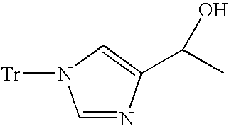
C1=NC(C(C)O)=CN1[Tr]
